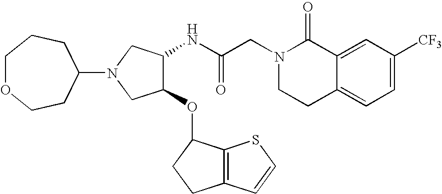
C12=CC([CF3])=CC=C1CCN(CC(NC1C(OC3C4=C(CC3)C=CS4)CN(C3CCOCCC3)C1)=O)C2=O
